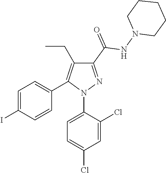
C1=C(I)C=CC(C2=C(CC)C(C(=O)NN3CCCCC3)=NN2C2=CC=C(Cl)C=C2Cl)=C1
